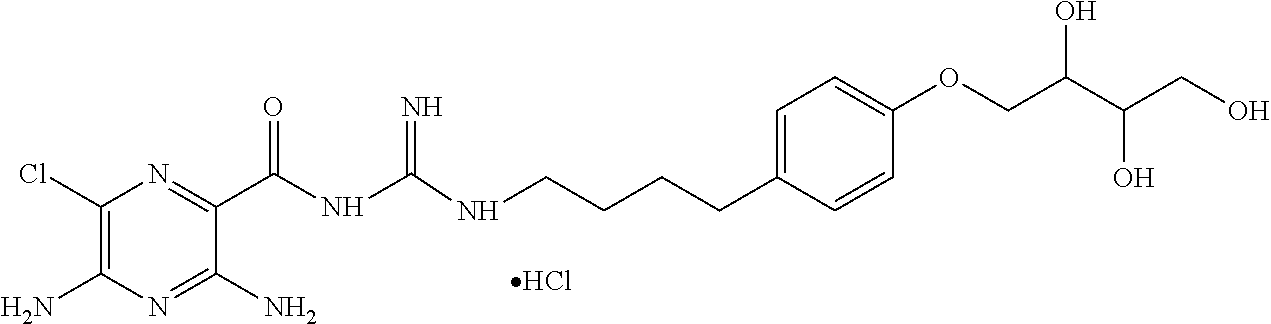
C1(Cl)=C(N)N=C(N)C(C(=O)NC(=N)NCCCCC2=CC=C(OCC(C(CO)O)O)C=C2)=N1.Cl
